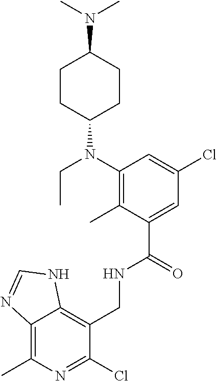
C1(CNC(C2=CC(Cl)=CC(N(C3CCC(N(C)C)CC3)CC)=C2C)=O)=C2C(=C(C)N=C1Cl)N=CN2
